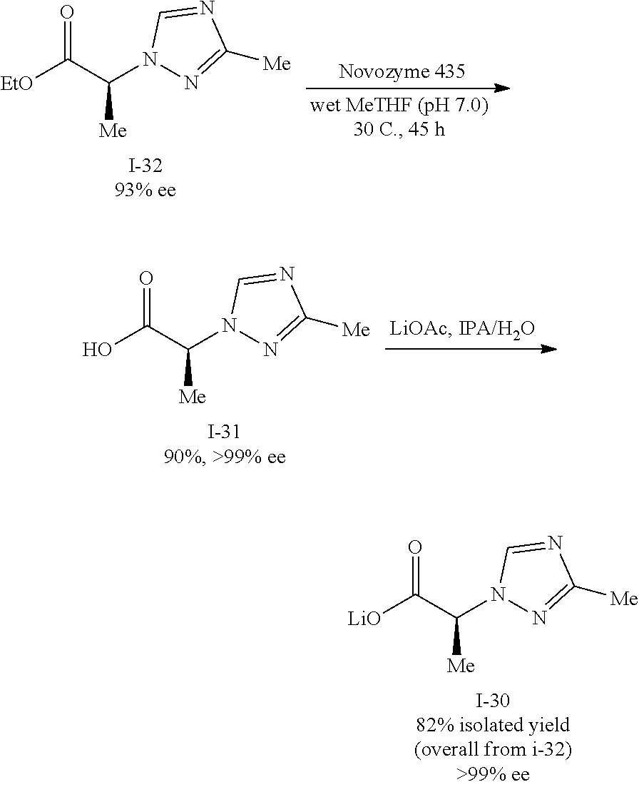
[EtO]C(C(N1N=C([Me])N=C1)[Me])=O.OC(C(N1N=C([Me])N=C1)[Me])=O.[LiO]C(C(N1N=C([Me])N=C1)[Me])=O
